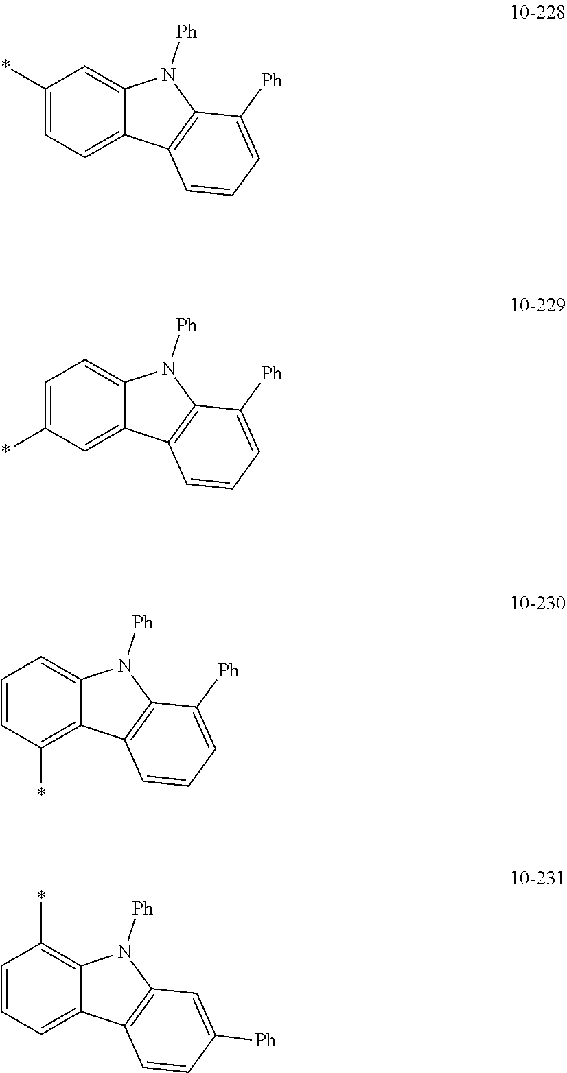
C1=CC(*)=C2C(=C1)N([Ph])C1=C2C=CC=C1[Ph].C1=CC=C2C(=C1*)N([Ph])C1=C2C=CC([Ph])=C1.C1(*)=CC=C2C(=C1)N([Ph])C1=C2C=CC=C1[Ph].C1=C(*)C=C2C(=C1)N([Ph])C1=C2C=CC=C1[Ph]
